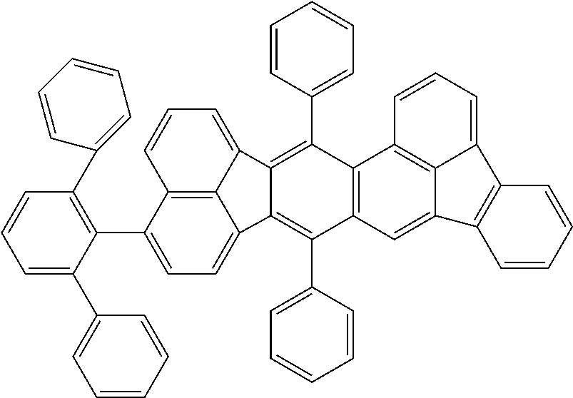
C1=C(C2=CC=CC=C2)C(C2=CC=C3C4=C2C=CC=C4C2=C(C4=CC=CC=C4)C4=C(C(C5=CC=CC=C5)=C32)C=C2C3=C4C=CC=C3C3=C2C=CC=C3)=C(C2=CC=CC=C2)C=C1
